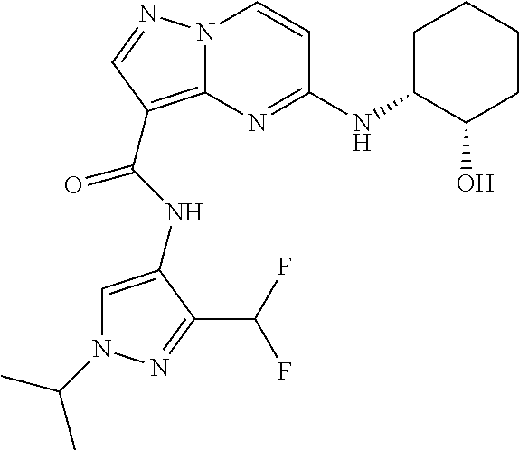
N(C(=O)C1=C2N(N=C1)C=CC(NC1C(O)CCCC1)=N2)C1=CN(C(C)C)N=C1C(F)F
